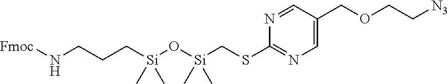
[Si](C)(O[Si](C)(CCCN[Fmoc])C)(CSC1=NC=C(COCC[N3])C=N1)C
